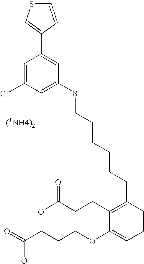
C1=C(Cl)C=C(SCCCCCCC2=C(CCC(O)=O)C(OCCCC(=O)O)=CC=C2)C=C1C1=CSC=C1
